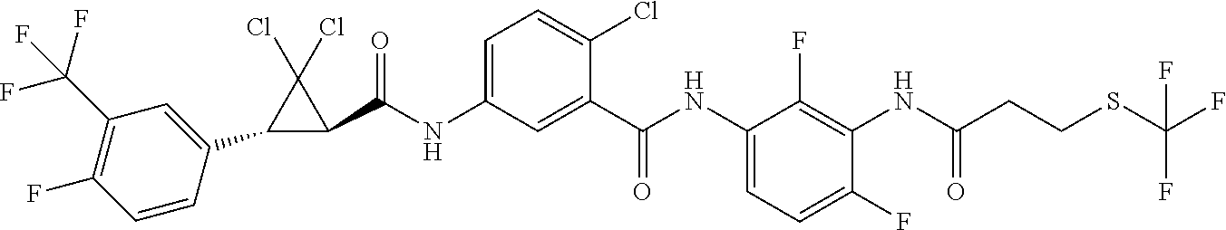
C1(C2=CC(C(F)(F)F)=C(F)C=C2)C(C(NC2=CC=C(Cl)C(C(NC3=CC=C(F)C(NC(CCSC(F)(F)F)=O)=C3F)=O)=C2)=O)C1(Cl)Cl
